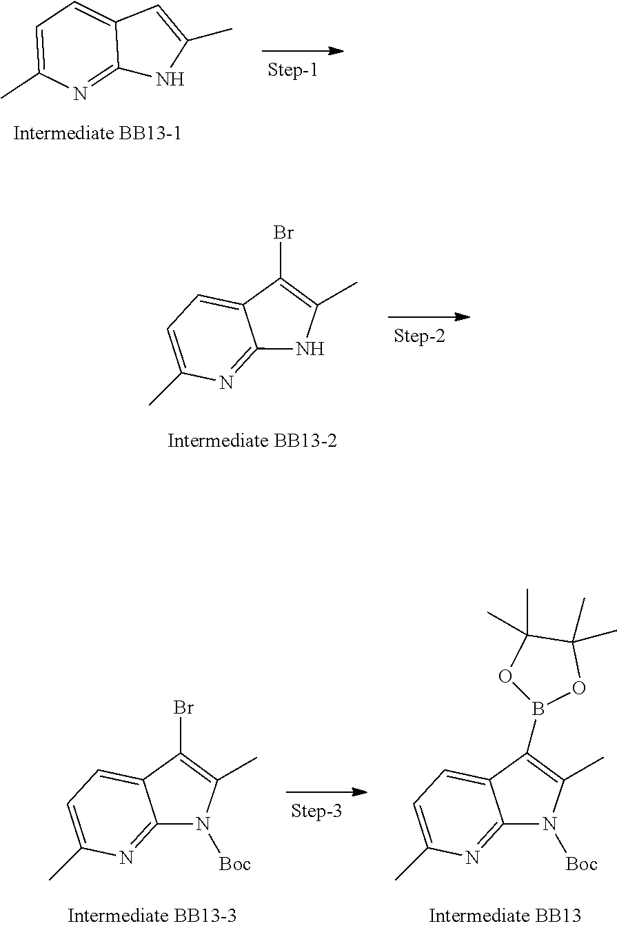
C1=C(C)N=C2C(=C1)C=C(C)N2.C1=C(C)N=C2C(=C1)C(Br)=C(C)N2.C1=C(C)N=C2C(=C1)C(Br)=C(C)N2[Boc].C1=C(C)N=C2C(=C1)C(B1OC(C)(C)C(C)(C)O1)=C(C)N2[Boc]
